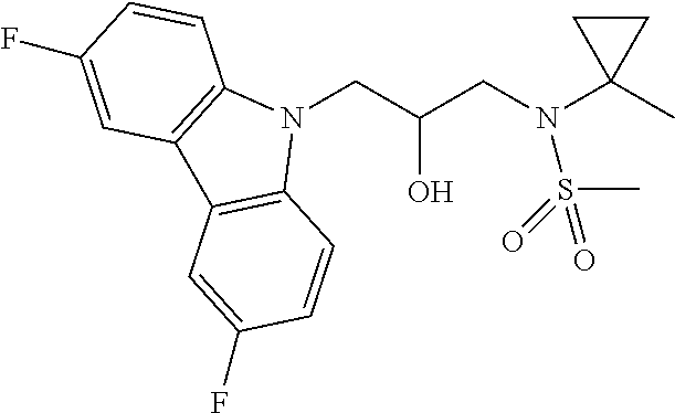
N1(CC(CN(C2(C)CC2)S(C)(=O)=O)O)C2=C(C3=C1C=CC(F)=C3)C=C(F)C=C2
